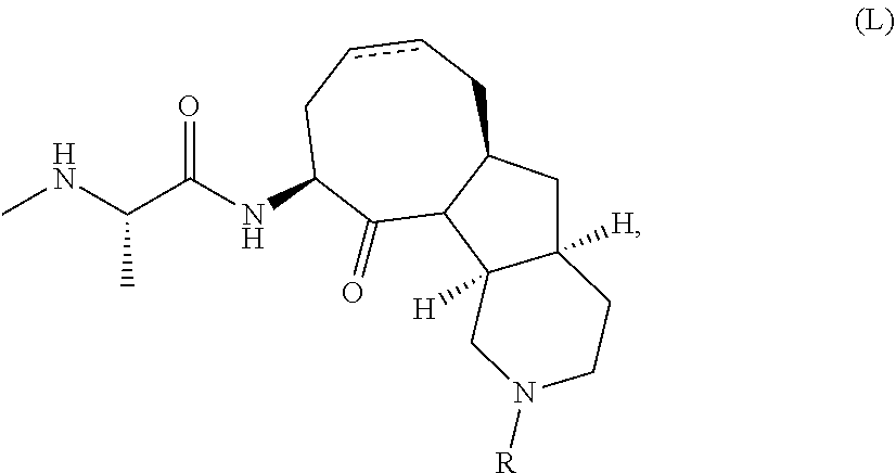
CNC(C(NC1C(=O)C2C(CccC1)CC1([H])C2([H])CN([R])CC1)=O)C
